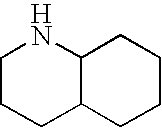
C12C(CCCC1)CCCN2
